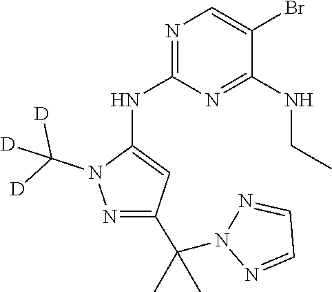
N1(C([D])([D])[D])N=C(C(C)(C)N2N=CC=N2)C=C1NC1=NC=C(Br)C(NCC)=N1
